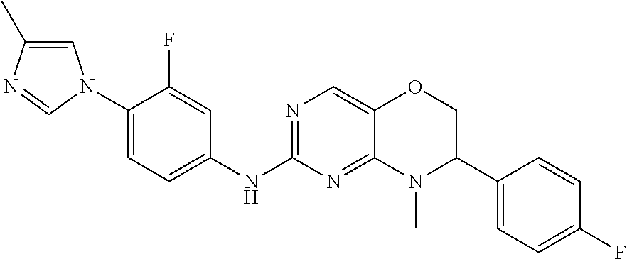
C1=C(C)N=CN1C1=CC=C(NC2=NC=C3C(=N2)N(C)C(C2=CC=C(F)C=C2)CO3)C=C1F
